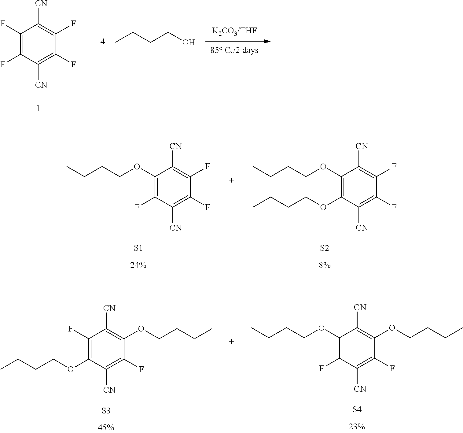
C1(F)=C(OCCCC)C([CN])=C(F)C(OCCCC)=C1[CN].[S3].C1(OCCCC)=C(F)C([CN])=C(F)C(OCCCC)=C1[CN].[S4].C1(OCCCC)=C(OCCCC)C([CN])=C(F)C(F)=C1[CN].[S2].C1(OCCCC)=C(F)C([CN])=C(F)C(F)=C1[CN].[S1].C1(F)=C(F)C([CN])=C(F)C(F)=C1[CN].CCCCO
